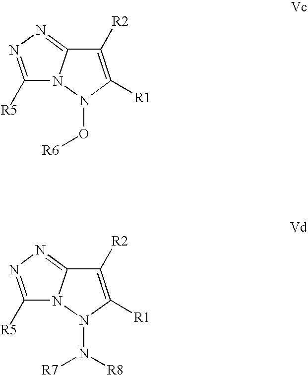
C1([R5])=NN=C2N1N(O[R6])C([R1])=C2[R2].C1([R5])=NN=C2N1N(N([R7])[R8])C([R1])=C2[R2]
